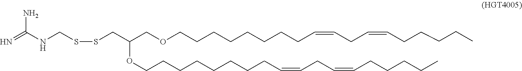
S(CC(COCCCCCCCCC=CCC=CCCCCC)OCCCCCCCCC=CCC=CCCCCC)SCNC(=N)N
